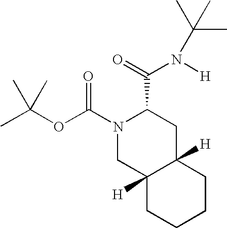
O(C(=O)N1C(C(=O)N([H])C(C)(C)C)CC2([H])C([H])(C1)CCCC2)C(C)(C)C
